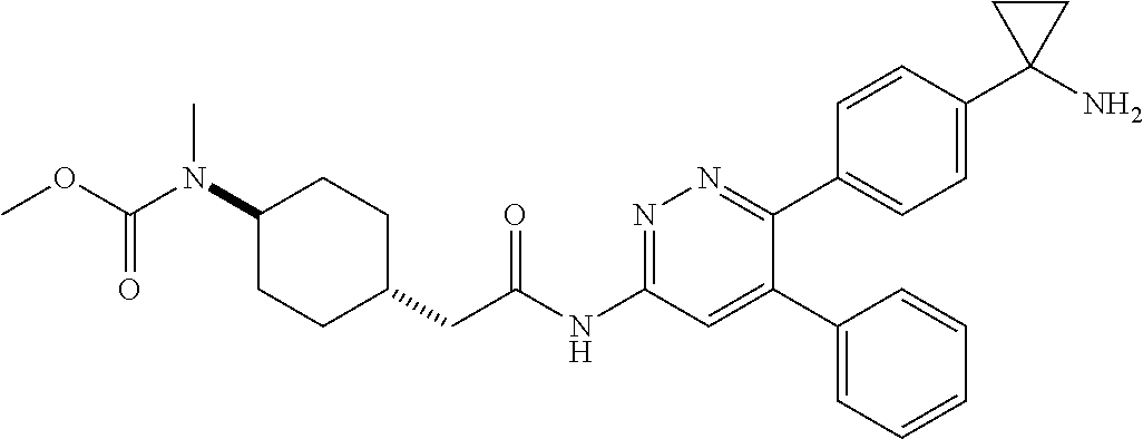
C1(N(C(OC)=O)C)CCC(CC(NC2=NN=C(C3=CC=C(C4(N)CC4)C=C3)C(C3=CC=CC=C3)=C2)=O)CC1
